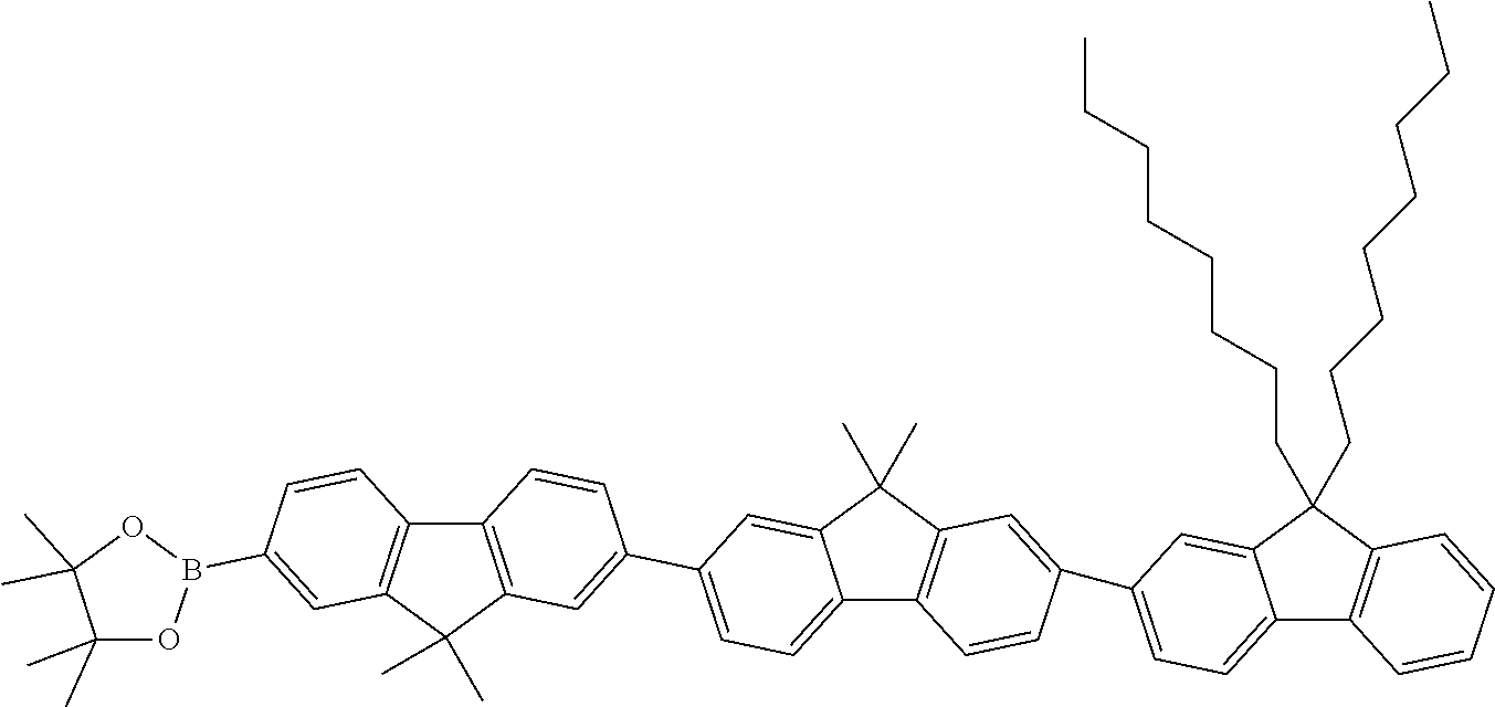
C12=C(C(C)(C)C3=C1C=CC(B1OC(C)(C)C(C)(C)O1)=C3)C=C(C1=CC=C3C(=C1)C(C)(C)C1=C3C=CC(C3=CC=C4C(=C3)C(CCCCCCCC)(CCCCCCCC)C3=C4C=CC=C3)=C1)C=C2
